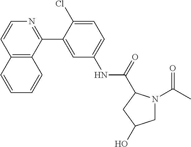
C12=C(C(C3=CC(NC(C4N(C(C)=O)CC(O)C4)=O)=CC=C3Cl)=NC=C1)C=CC=C2
